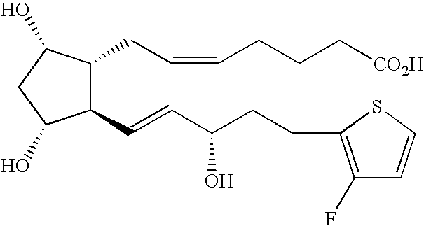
C1(C=CC(CCC2=C(F)C=CS2)O)C(CC=CCCC[CO2H])C(O)CC1O
